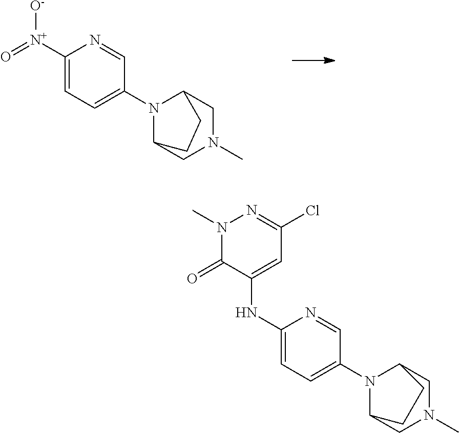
C1([N+](=O)[O-])=CC=C(N2C3CN(C)CC2CC3)C=N1.C1(NC2=CC(Cl)=NN(C)C2=O)=CC=C(N2C3CN(C)CC2CC3)C=N1
